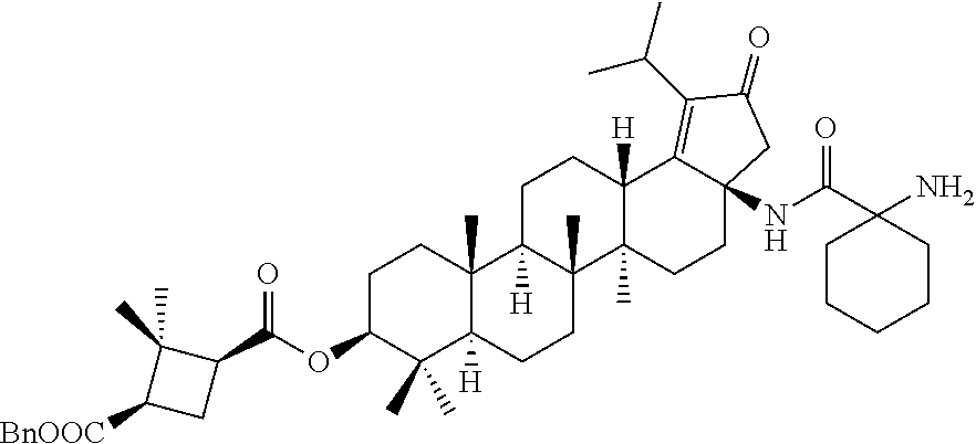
C1C(OC(C2C(C)(C)C([BnOOC])C2)=O)C(C)(C)C2([H])C(C)(C1)C1([H])C(C)(CC2)C2(C)C([H])(CC1)C1=C(C(C)C)C(=O)CC1(NC(=O)C1(N)CCCCC1)CC2
